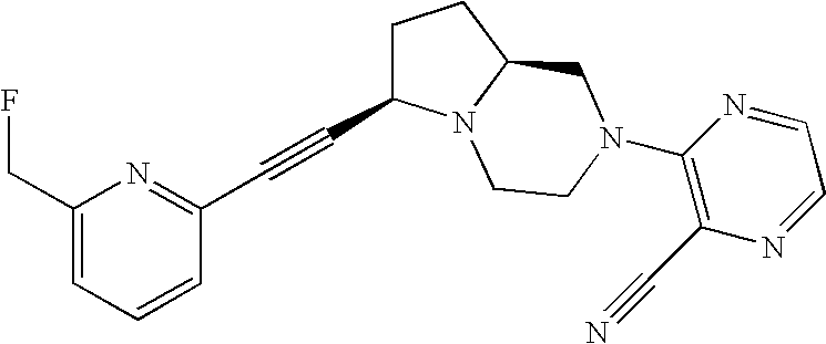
C1(CF)=CC=CC(C#CC2CCC3N2CCN(C2=C(C#N)N=CC=N2)C3)=N1
